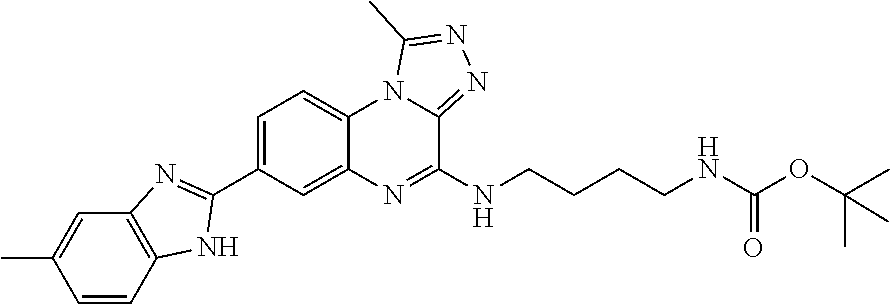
N(CCCCNC(OC(C)(C)C)=O)C1=NC2=CC(C3=NC4=C(C=CC(C)=C4)N3)=CC=C2N2C1=NN=C2C
